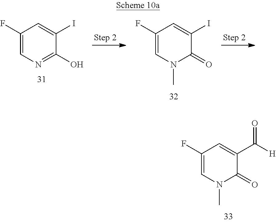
C1(F)=CN(C)C(=O)C(I)=C1.C1(F)=CN=C(O)C(I)=C1.C1(F)=CN(C)C(=O)C(C([H])=O)=C1
